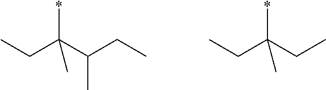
*C(C(CC)C)(CC)C.*C(CC)(CC)C
